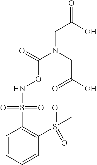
N(OC(=O)N(CC(=O)O)CC(=O)O)S(C1=C(S(C)(=O)=O)C=CC=C1)(=O)=O
